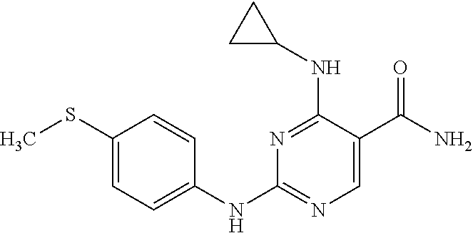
C1(NC2=CC=C(SC)C=C2)=NC=C(C(N)=O)C(NC2CC2)=N1
